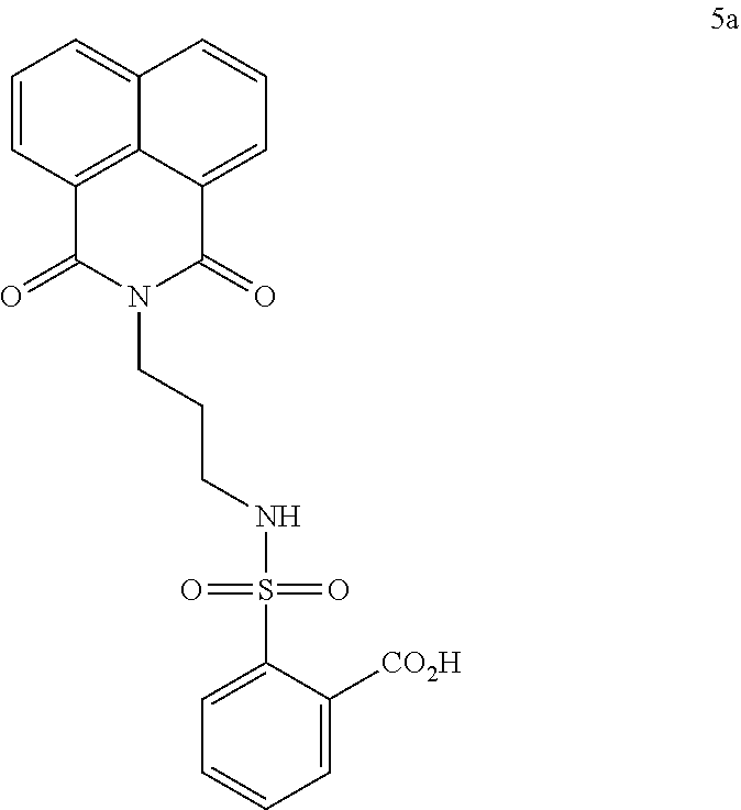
C1=CC2=C3C(=C1)C=CC=C3C(=O)N(CCCNS(=O)(=O)C1=CC=CC=C1[CO2H])C2=O
